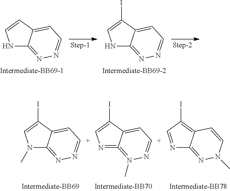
N1C2=NN=CC=C2C=C1.N1C2=NN=CC=C2C(I)=C1.N1(C)C2=NN=[C+]C=C2C(I)=C1.N1=C2=N(C)N=[C+]C=C2C(I)=C1.N1=CC(I)=C2C1=NN(C)C=C2
